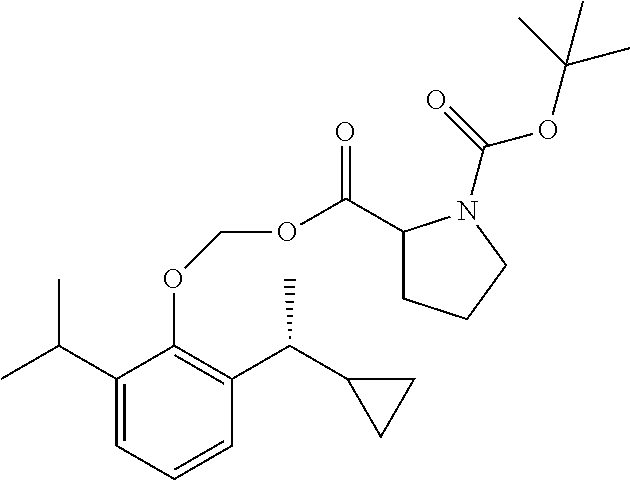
C1(C(C)C)=CC=CC(C(C2CC2)C)=C1OCOC(C1CCCN1C(=O)OC(C)(C)C)=O
